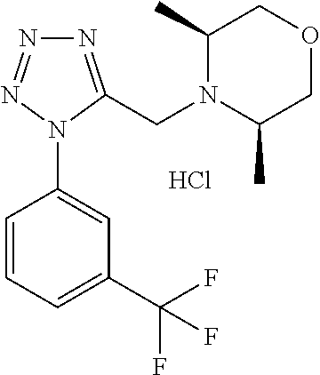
Cl.N1=C(CN2C(C)COCC2C)N(C2=CC(C(F)(F)F)=CC=C2)N=N1
